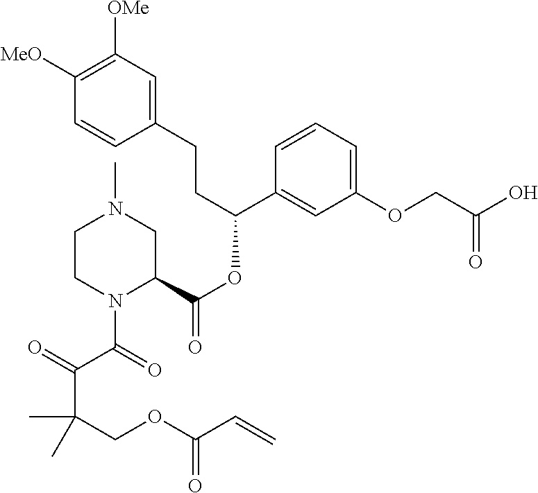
C1([MeO])=C([OMe])C=C(CCC(OC(=O)C2CN(C)CCN2C(C(=O)C(COC(C=C)=O)(C)C)=O)C2=CC(OCC(O)=O)=CC=C2)C=C1
